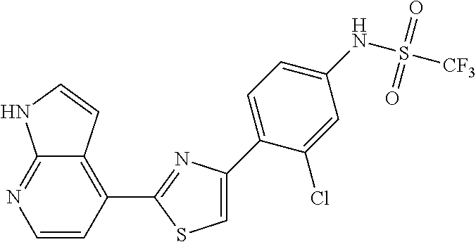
C1=C(C2=CC=C(NS(=O)(=O)[CF3])C=C2Cl)N=C(C2=C3C(=NC=C2)NC=C3)S1
